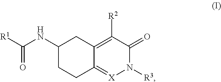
C(NC1CCC2=[X]N([R3])C(=O)C([R2])=C2C1)(=O)[R1]
